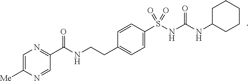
C1=C(S(NC(NC2CCCCC2)=O)(=O)=O)C=CC(CCNC(C2=NC=C([Me])N=C2)=O)=C1
